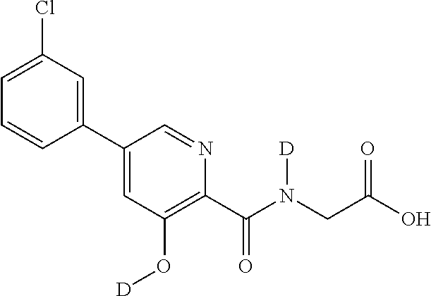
C1(C2=CC(Cl)=CC=C2)=CC(O[D])=C(C(N(CC(O)=O)[D])=O)N=C1
